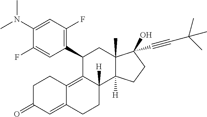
N(C1=CC(F)=C(C2C3=C4C(=CC(=O)CC4)CCC3([H])C3([H])C(C)(C2)C(O)(C#CC(C)(C)C)CC3)C=C1F)(C)C
